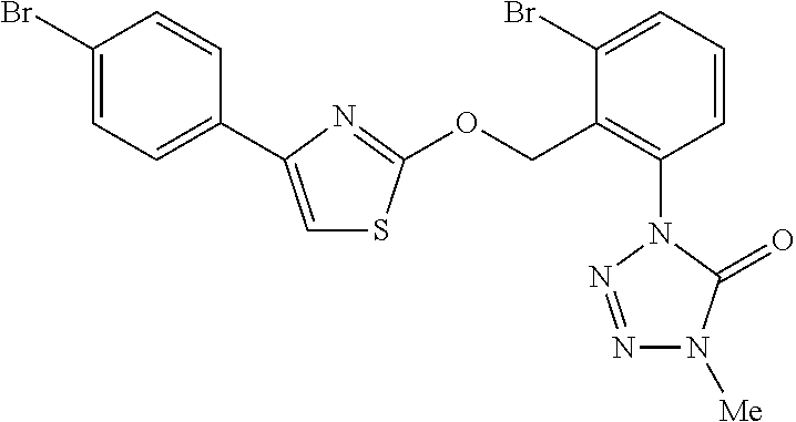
C1(Br)=CC=CC(N2N=NN([Me])C2=O)=C1COC1=NC(C2=CC=C(Br)C=C2)=CS1
